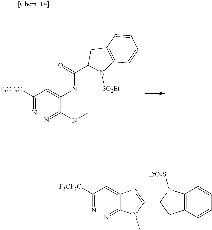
C(=N)(C=C(C(=N)NC)NC(C1N([SO2Et])C2=C(C1)C=CC=C2)=O)[F3CF2C].C(=N)(C=C1C(=N)N(C)C(C2CC3=C(N2[EtO2S])C=CC=C3)=N1)[F3CF2C]
